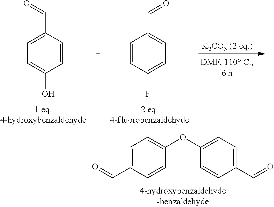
C1=C(C=O)C=CC(OC2=CC=C(C=O)C=C2)=C1.C1=C(C=O)C=CC(O)=C1.C1=CC(F)=CC=C1C=O
